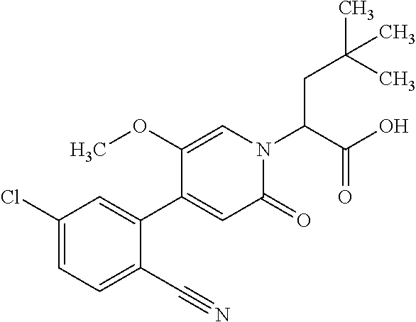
C(C(N1C=C(OC)C(C2=CC(Cl)=CC=C2C#N)=CC1=O)C(O)=O)C(C)(C)C
